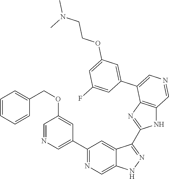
C1(C2=CN=CC(OCC3=CC=CC=C3)=C2)=NC=C2C(=C1)C(C1=NC3=C(N1)C=NC=C3C1=CC(OCCN(C)C)=CC(F)=C1)=NN2
